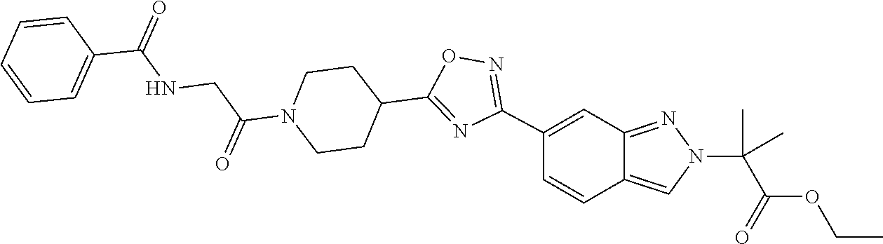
C(C(N1CCC(C2=NC(C3=CC4=NN(C(C(OCC)=O)(C)C)C=C4C=C3)=NO2)CC1)=O)NC(=O)C1=CC=CC=C1
